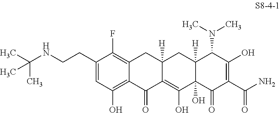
C1(CCNC(C)(C)C)=CC(O)=C2C(=C1F)CC1([H])C(=C(O)C3(O)C([H])(C1)C(N(C)C)C(O)=C(C(N)=O)C3=O)C2=O
